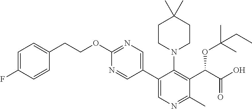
C1(OCCC2=CC=C(F)C=C2)=NC=C(C2=CN=C(C)C(C(C(O)=O)OC(C)(C)CC)=C2N2CCC(C)(C)CC2)C=N1
